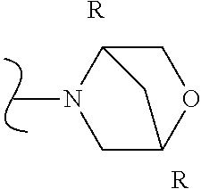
[R].[R].C1C2CC(CN2C)O1
